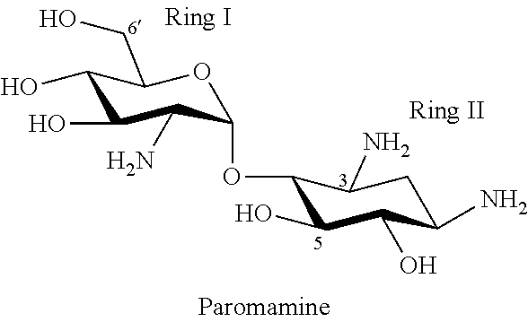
C1(O)C(CO)OC(OC2C(N)CC(N)C(O)C2O)C(N)C1O
